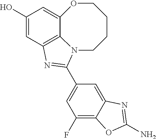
C1(O)=CC2=C3C(=C1)OCCCCN3C(C1=CC(F)=C3C(=C1)N=C(N)O3)=N2
